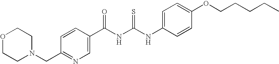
C(NC(NC1=CC=C(OCCCCC)C=C1)=S)(=O)C1=CN=C(CN2CCOCC2)C=C1
